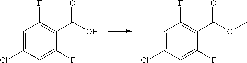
C1=C(Cl)C=C(F)C(C(O)=O)=C1F.C1=C(Cl)C=C(F)C(C(OC)=O)=C1F
